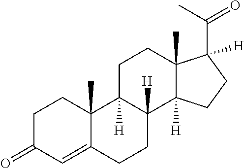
C1C2([H])C([H])(C3([H])C(C)(C1)C([H])(C(C)=O)CC3)CCC1=CC(=O)CCC21C
